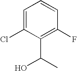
C1=C(Cl)C(C(C)O)=C(F)C=C1
